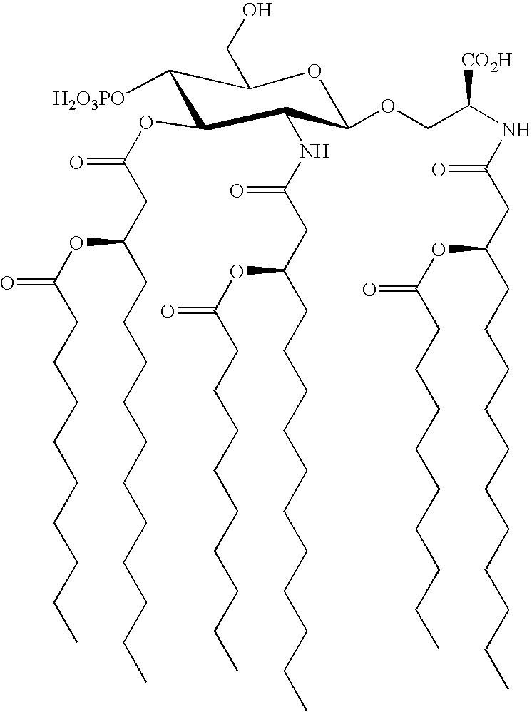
O1C(OCC(NC(CC(CCCCCCCCCCC)OC(CCCCCCCCC)=O)=O)[CO2H])C(NC(=O)CC(OC(CCCCCCCCC)=O)CCCCCCCCCCC)C(OC(=O)CC(OC(=O)CCCCCCCCC)CCCCCCCCCCC)C([H2O3PO])C1CO
